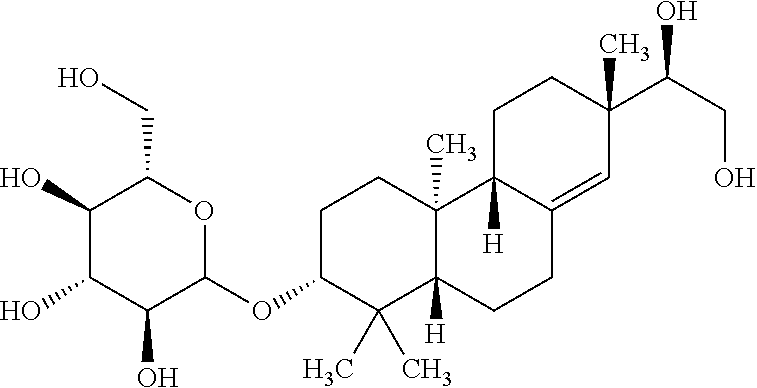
C1(O)C(O)C(O)C(OC2C(C)(C)C3([H])C(C)(CC2)C2([H])C(=CC(C(CO)O)(C)CC2)CC3)OC1CO
